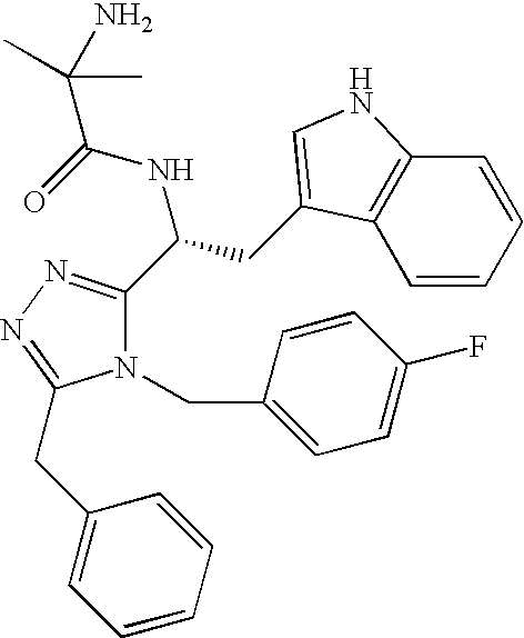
N1(CC2=CC=C(F)C=C2)C(C(CC2=CNC3=C2C=CC=C3)NC(=O)C(N)(C)C)=NN=C1CC1=CC=CC=C1
